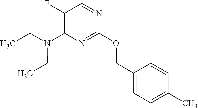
C1(C)=CC=C(COC2=NC(N(CC)CC)=C(F)C=N2)C=C1
